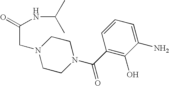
C1CN(C(C2=C(O)C(N)=CC=C2)=O)CCN1CC(=O)NC(C)C
